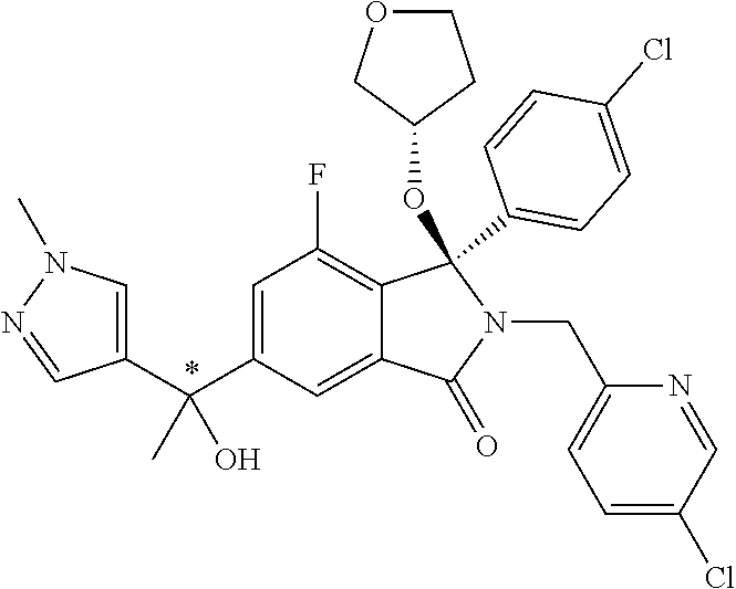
C1=C(C(C2=CN(C)N=C2)(C)O)C=C2C(=C1F)C(C1=CC=C(Cl)C=C1)(OC1CCOC1)N(CC1=CC=C(Cl)C=N1)C2=O
